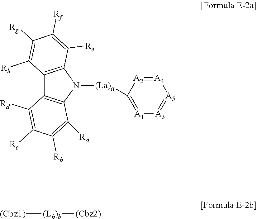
C12=C(N([(La)a]C3=[A1][A3]=[A5][A4]=[A2]3)C3=C1C([Rd])=C([Rc])C([Rb])=C3[Ra])C([Re])=C([Rf])C([Rg])=C2[Rh].[(Cbz1)][(Lb)b][(Cbz2)]
